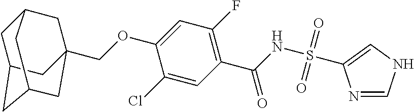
C(OC1=CC(F)=C(C(=O)NS(=O)(=O)C2=CNC=N2)C=C1Cl)C12CC3CC(CC(C1)C3)C2
